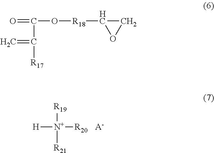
[H][N+]([R19])([R21])[R20].[A-].O=C(O[R18]C1OC1)C(=C)[R17]
